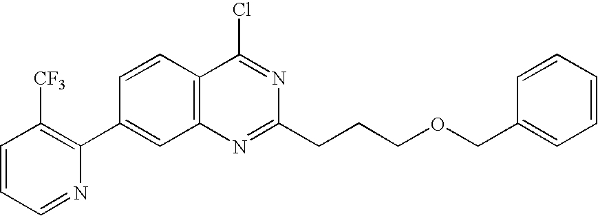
N1=C(CCCOCC2=CC=CC=C2)N=C(Cl)C2=C1C=C(C1=C([CF3])C=CC=N1)C=C2
